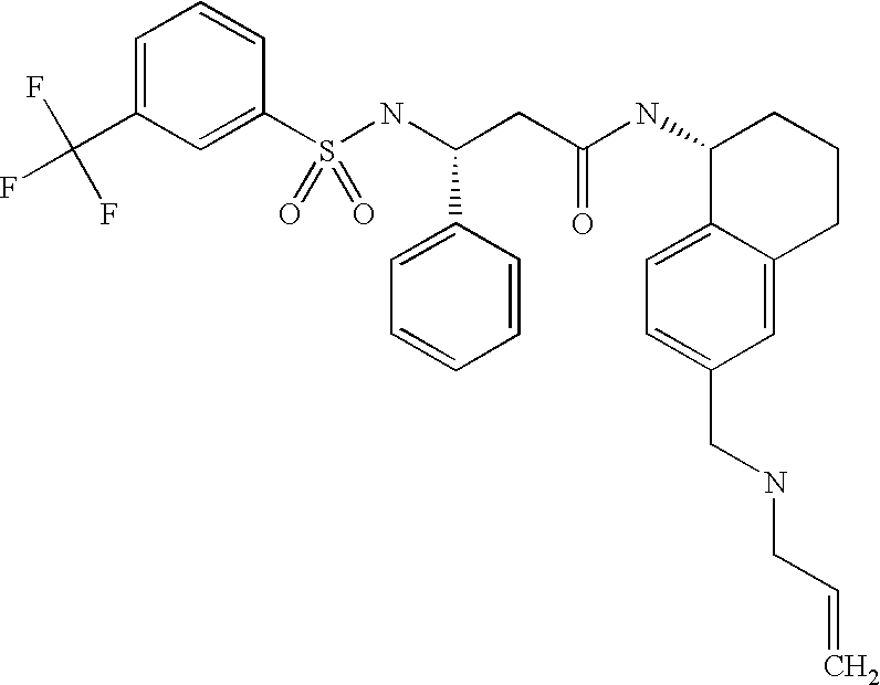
S(NC(CC(NC1C2=CC=C(CNCC=C)C=C2CCC1)=O)C1=CC=CC=C1)(=O)(=O)C1=CC(C(F)(F)F)=CC=C1
